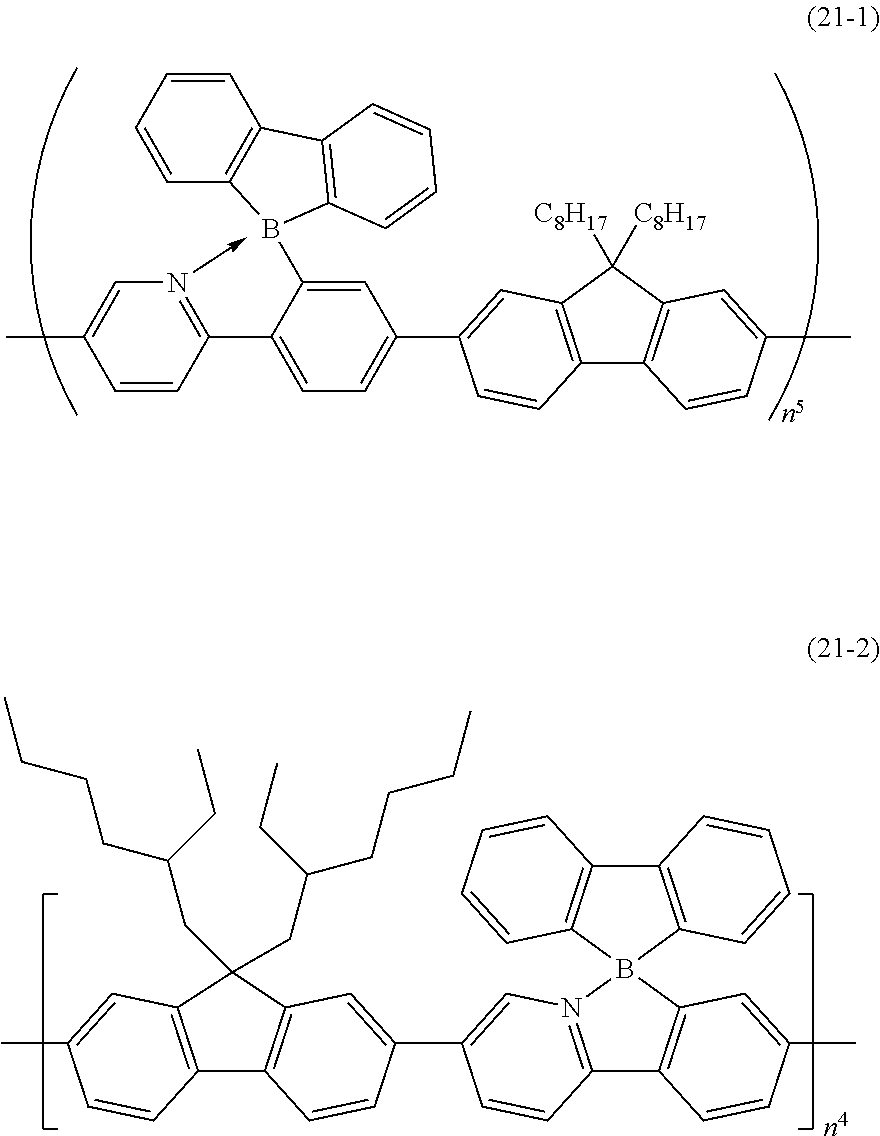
C1=C(B2C3=C(C=CC=C3)C3=C2C=CC=C3)C(C2=N(->C)C=C(C)C=C2)=CC=C1C1=CC2=C(C3=C(C2([C8H17])[C8H17])C=C(C)C=C3)C=C1.C12=C(C(CC(CCCC)CC)(CC(CCCC)CC)C3=C1C=CC(C1=CN4=C(C5=C(B46C4=C(C7=C6C=CC=C7)C=CC=C4)C=C(C)C=C5)C=C1)=C3)C=C(C)C=C2
